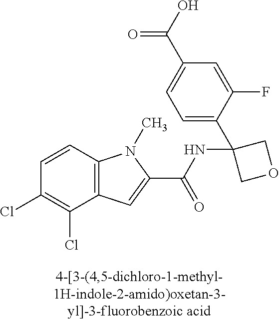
ClC1=C(Cl)C2=C(C=C1)N(C)C(C(NC1(C3=CC=C(C(=O)O)C=C3F)COC1)=O)=C2
